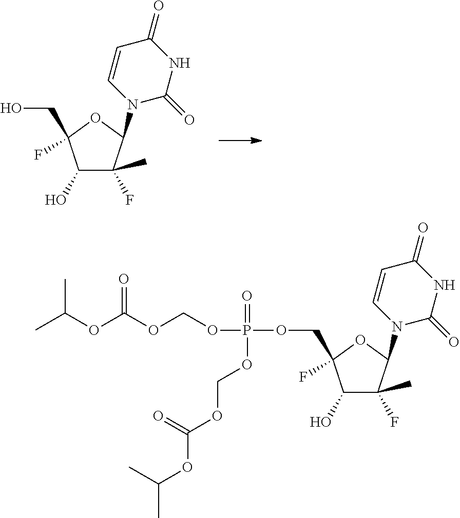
C1(O)C(F)(C)C(N2C(=O)NC(=O)C=C2)OC1(CO)F.C1(O)C(F)(C)C(N2C(=O)NC(=O)C=C2)OC1(COP(OCOC(OC(C)C)=O)(=O)OCOC(OC(C)C)=O)F
